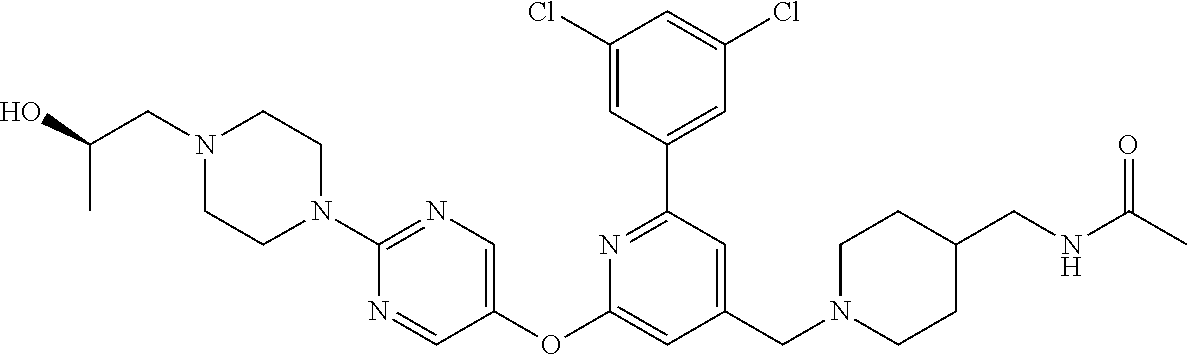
C1(Cl)=CC(C2=NC(OC3=CN=C(N4CCN(CC(O)C)CC4)N=C3)=CC(CN3CCC(CNC(C)=O)CC3)=C2)=CC(Cl)=C1
